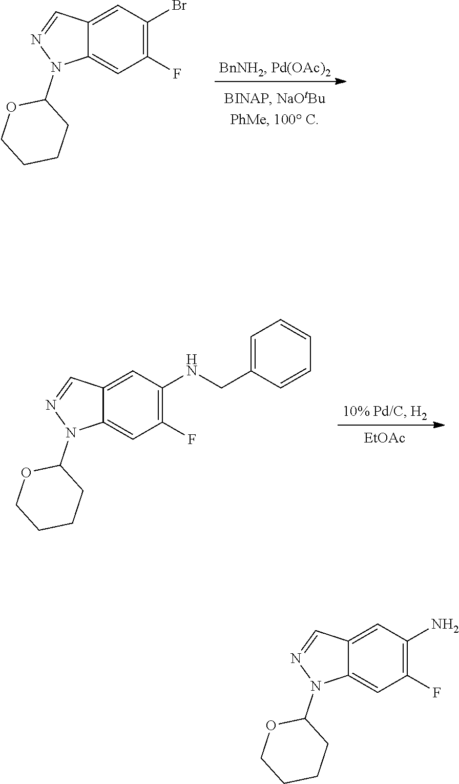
C12=CC(Br)=C(F)C=C1N(C1OCCCC1)N=C2.C12=CC(NCC3=CC=CC=C3)=C(F)C=C1N(C1OCCCC1)N=C2.[EtOAc].C12=CC(N)=C(F)C=C1N(C1OCCCC1)N=C2
